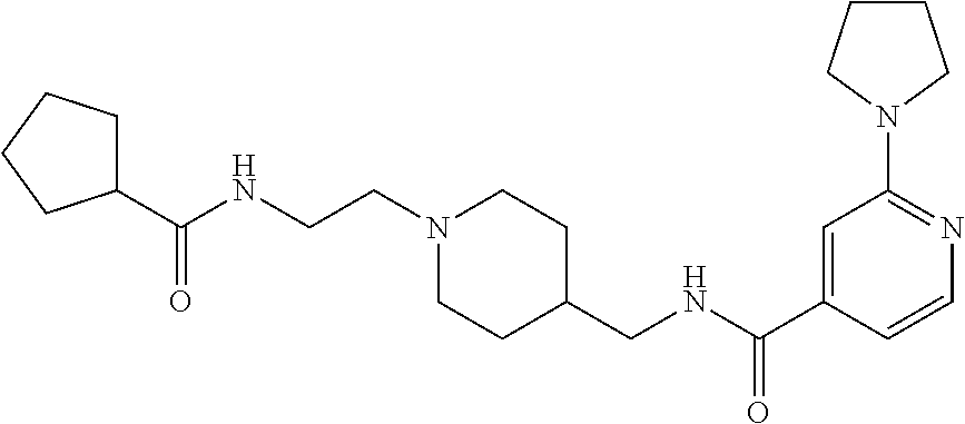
C1(C(NCCN2CCC(CNC(C3=CC(N4CCCC4)=NC=C3)=O)CC2)=O)CCCC1
